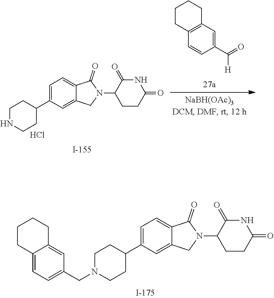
C1N(CC2=CC=C3C(=C2)CCCC3)CCC(C2=CC=C3C(=C2)CN(C2CCC(=O)NC2=O)C3=O)C1.C1NCCC(C2=CC=C3C(=C2)CN(C2CCC(=O)NC2=O)C3=O)C1.Cl.C(=O)([H])C1=CC2=C(C=C1)CCCC2
